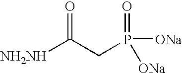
[NH2NH]C(CP(=O)([ONa])[ONa])=O
